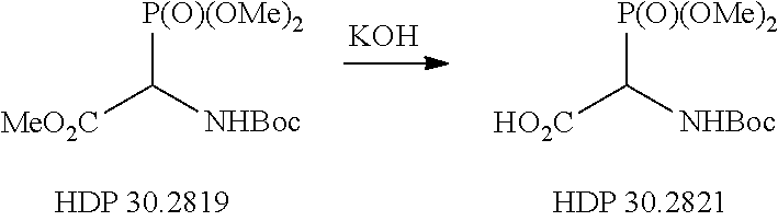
[P(O)(OMe)2]C([NHBoc])[MeO2C].[KOH].[P(O)(OMe)2]C([NHBoc])[HO2C]
